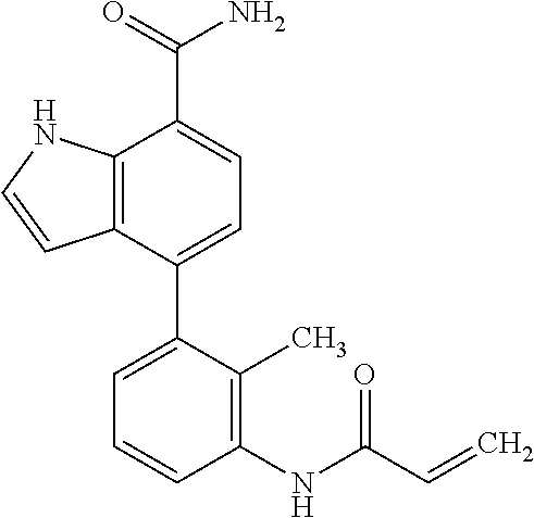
C12=C(C(C3=CC=CC(NC(C=C)=O)=C3C)=CC=C1C(=O)N)C=CN2
